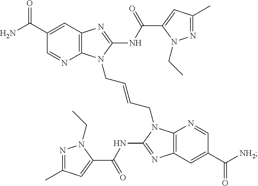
C12=C(N=C(NC(C3=CC(C)=NN3CC)=O)N1CC=CCN1C3=C(N=C1NC(C1=CC(C)=NN1CC)=O)C=C(C(=O)[NH2])C=N3)C=C(C(=O)N)C=N2
